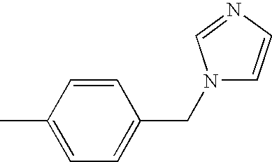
C1=CC(C)=CC=C1CN1C=CN=C1
